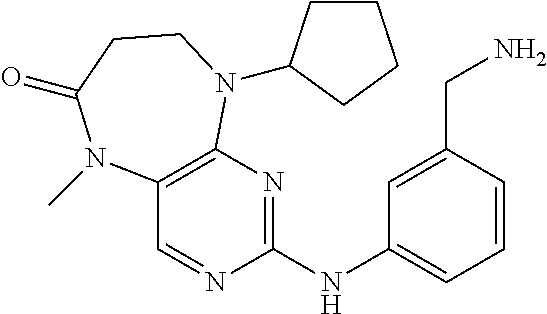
C12=C(N=C(NC3=CC=CC(CN)=C3)N=C1)N(C1CCCC1)CCC(=O)N2C
